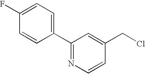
C1=C(F)C=CC(C2=NC=CC(CCl)=C2)=C1
